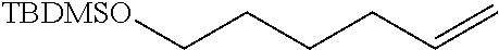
C(CCCC=C)[TBDMSO]
